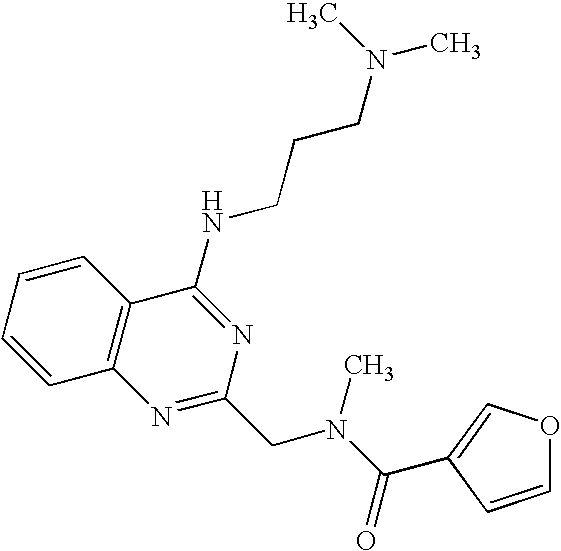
C1=CC=CC2=C1N=C(CN(C(=O)C1=COC=C1)C)N=C2NCCCN(C)C
